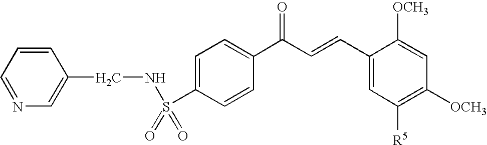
S(C1=CC=C(C(=O)C=CC2=CC([R5])=C([OCH3])C=C2[OCH3])C=C1)(=O)(=O)NCC1=CN=CC=C1
